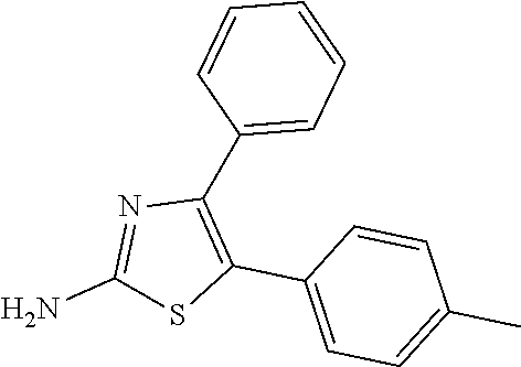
C1(N)=NC(C2=CC=CC=C2)=C(C2=CC=C(C)C=C2)S1
